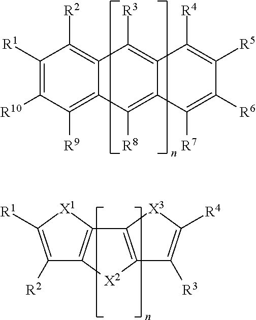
C1([R1])=C([R10])C([R9])=C2C(=C1[R2])C([R3])=C1C(=C2[R8])C([R7])=C([R6])C([R5])=C1[R4].C1([R2])=C([R1])[X1]C2=C1[X2]C1=C2[X3]C([R4])=C1[R3]
